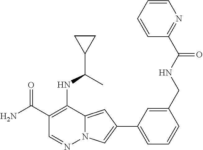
C1(C(N)=O)=C(NC(C2CC2)C)C2=CC(C3=CC=CC(CNC(=O)C4=NC=CC=C4)=C3)=CN2N=C1
